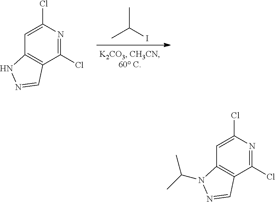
CC(I)C.C12=C(C(Cl)=NC(Cl)=C1)C=NN2.C12=C(C(Cl)=NC(Cl)=C1)C=NN2C(C)C
